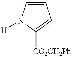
C1=CN([H])C([CO2CH2Ph])=C1
